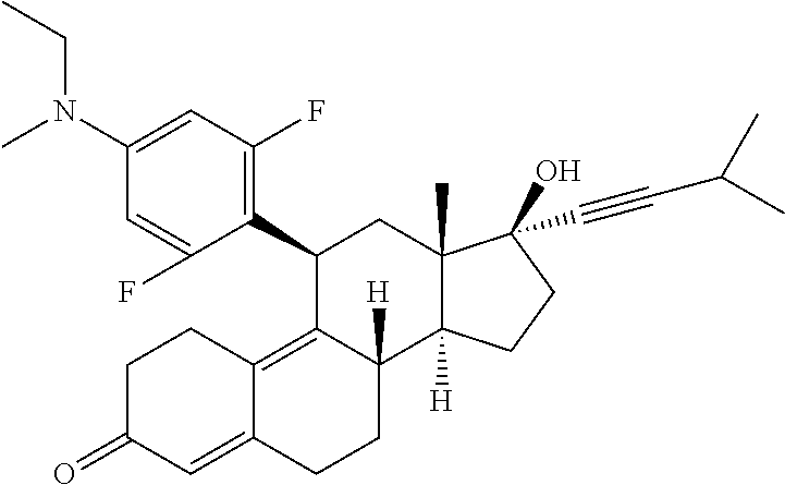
CN(CC)C1=CC(F)=C(C2C3=C4C(=CC(=O)CC4)CCC3([H])C3([H])C(C)(C2)C(O)(C#CC(C)C)CC3)C(F)=C1
